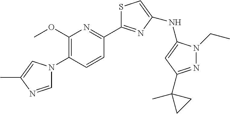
C1=NC(C)=CN1C1=C(OC)N=C(C2=NC(NC3=CC(C4(C)CC4)=NN3CC)=CS2)C=C1
